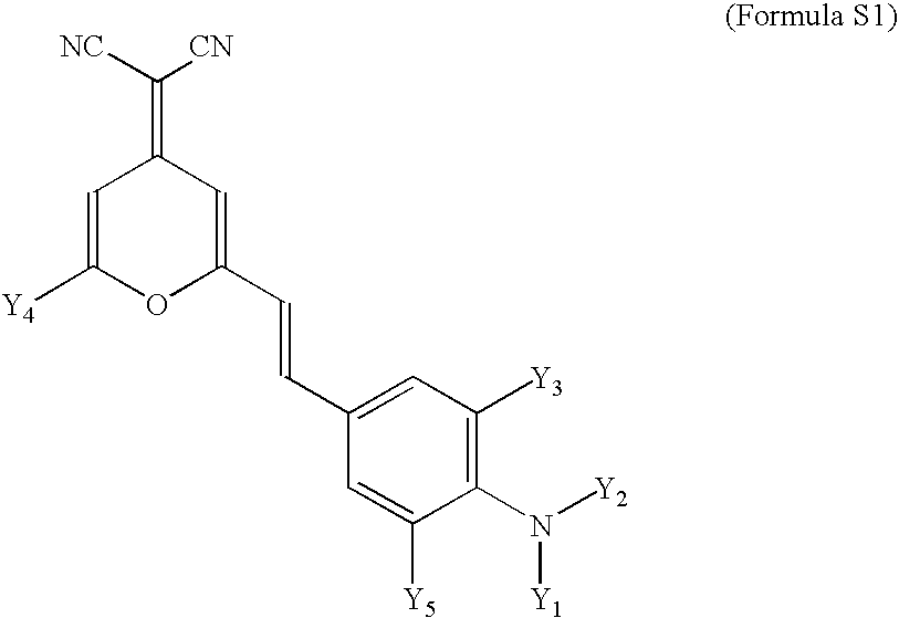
C1=C([Y4])OC(C=CC2=CC([Y3])=C(N([Y2])[Y1])C([Y5])=C2)=CC1=C([NC])[CN]
